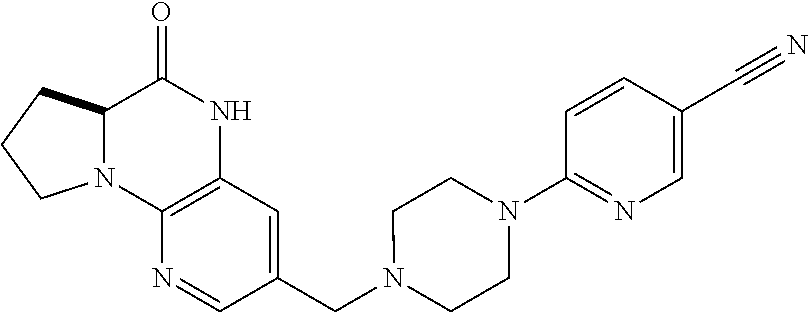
C1(CN2CCN(C3=NC=C(C#N)C=C3)CC2)=CC2=C(N=C1)N1C(C(=O)N2)CCC1
